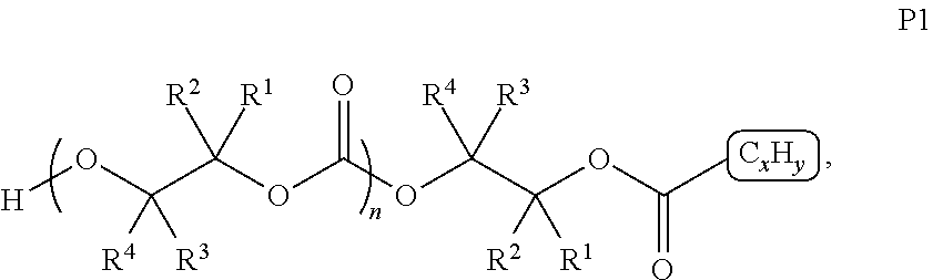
C(C)(OC(C(OC(OC(C(O[H])([R4])[R3])([R2])[R1])=O)([R4])[R3])([R2])[R1])=O
